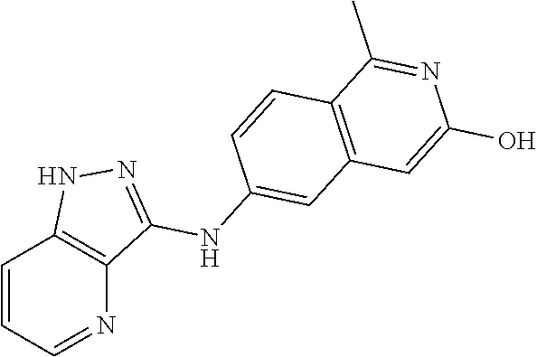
C1=CC=NC2=C1NN=C2NC1=CC2=C(C=C1)C(C)=NC(O)=C2
